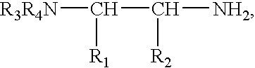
[R3R4N]C([R1])C([R2])[NH2]
